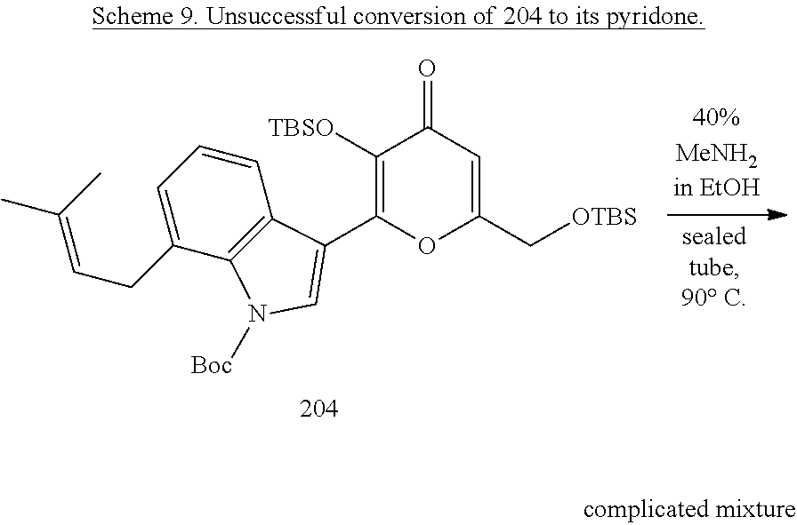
C1([TBSO])=C(C2=CN([Boc])C3=C2C=CC=C3CC=C(C)C)OC(C[OTBS])=CC1=O
